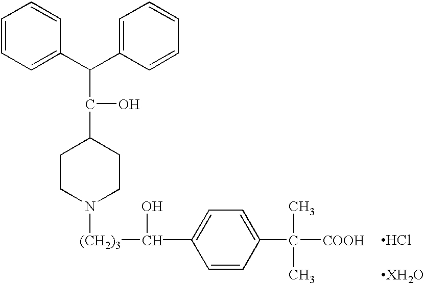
C1=CC=C(C(C2=CC=CC=C2)C(O)C2CCN([(CH2)3]C(C3=CC=C(C(C)(C)[COOH])C=C3)O)CC2)C=C1.Cl.[XH2O]
